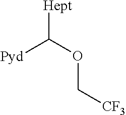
[Pyd]C(OC[CF3])[Hept]
